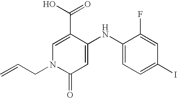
C1(C(=O)O)=CN(CC=C)C(=O)C=C1NC1=CC=C(I)C=C1F
